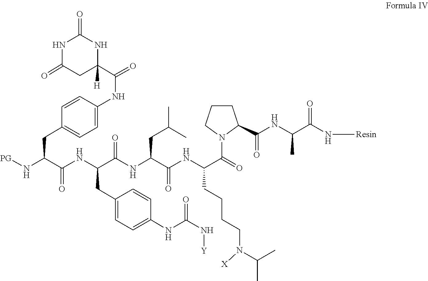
N([Y])C(NC1=CC=C(CC(NC(C(N[PG])CC2=CC=C(NC(C3([H])CC(=O)NC(=O)N3)=O)C=C2)=O)C(=O)NC(C(=O)NC(C(N2C(C(=O)NC(C)C(=O)N[Resin])CCC2)=O)CCCCN(C(C)C)[X])CC(C)C)C=C1)=O
